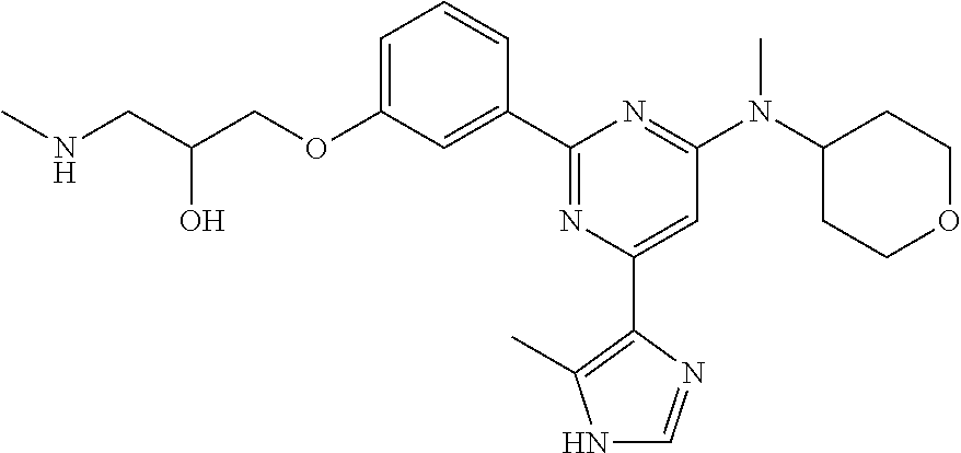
C1=C(OCC(CNC)O)C=C(C2=NC(C3=C(C)NC=N3)=CC(N(C3CCOCC3)C)=N2)C=C1
